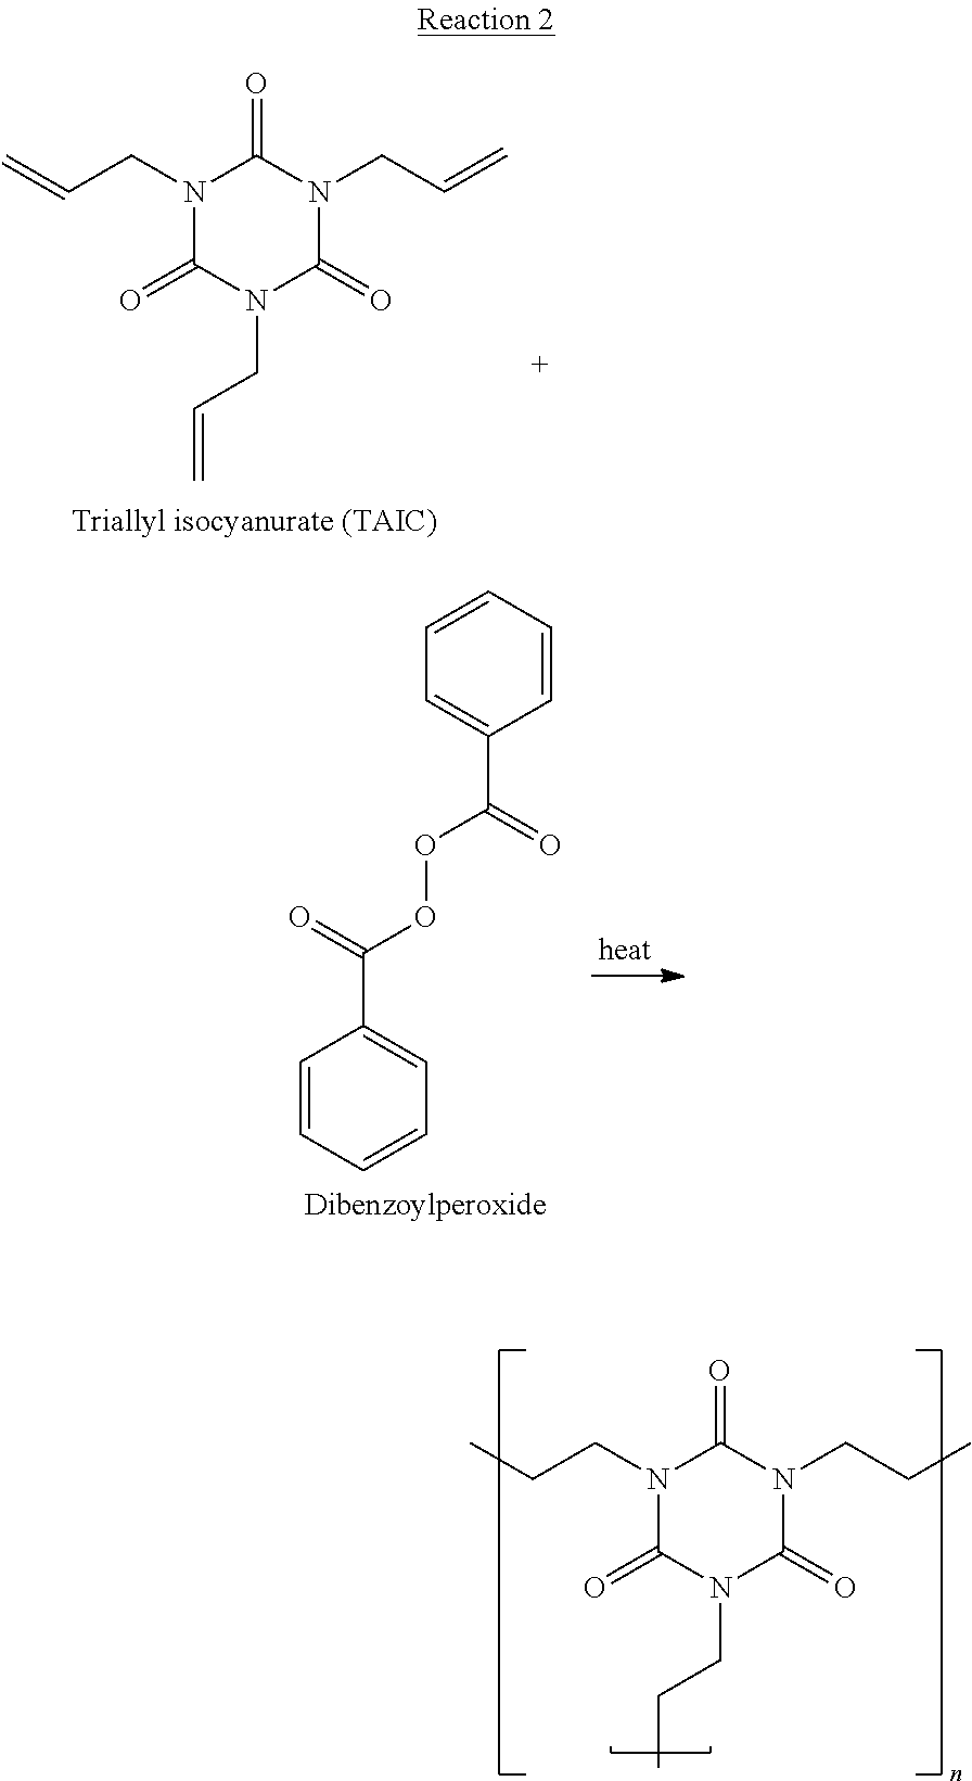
N1(CC=C)C(=O)N(CC=C)C(=O)N(CC=C)C1=O.C1=CC=CC=C1C(=O)OOC(C1=CC=CC=C1)=O.N1(CCC)C(=O)N(CCC)C(=O)N(CCC)C1=O
